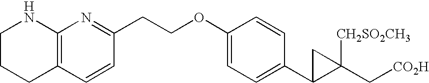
C12=C(CCCN1)C=CC(CCOC1=CC=C(C3C(C[CO2H])([CH2SO2CH3])C3)C=C1)=N2
